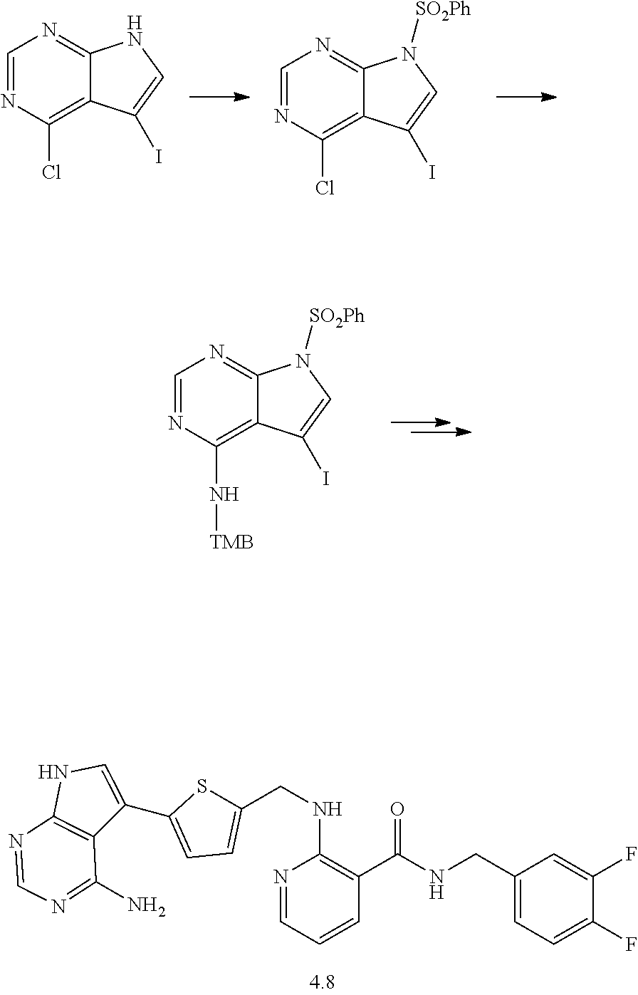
C1=CC=NC(NCC2=CC=C(C3=CNC4=C3C(N)=NC=N4)S2)=C1C(=O)NCC1=CC=C(F)C(F)=C1.C1=NC(Cl)=C2C(=N1)NC=C2I.C1=NC(Cl)=C2C(=N1)N([SO2Ph])C=C2I.C1=NC(N[TMB])=C2C(=N1)N([SO2Ph])C=C2I
